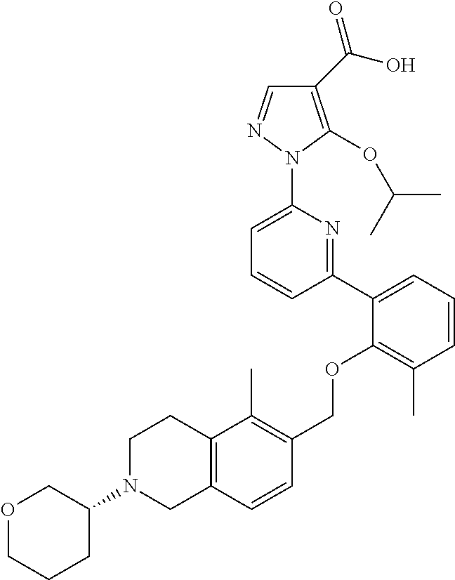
C1(C(O)=O)=C(OC(C)C)N(C2=CC=CC(C3=CC=CC(C)=C3OCC3=C(C)C4=C(C=C3)CN(C3COCCC3)CC4)=N2)N=C1
